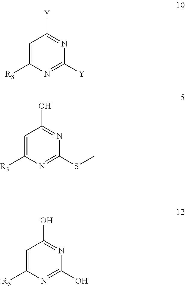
C1=C([R3])N=C([Y])N=C1[Y].C1=C([R3])N=C(SC)N=C1O.C1=C([R3])N=C(O)N=C1O
